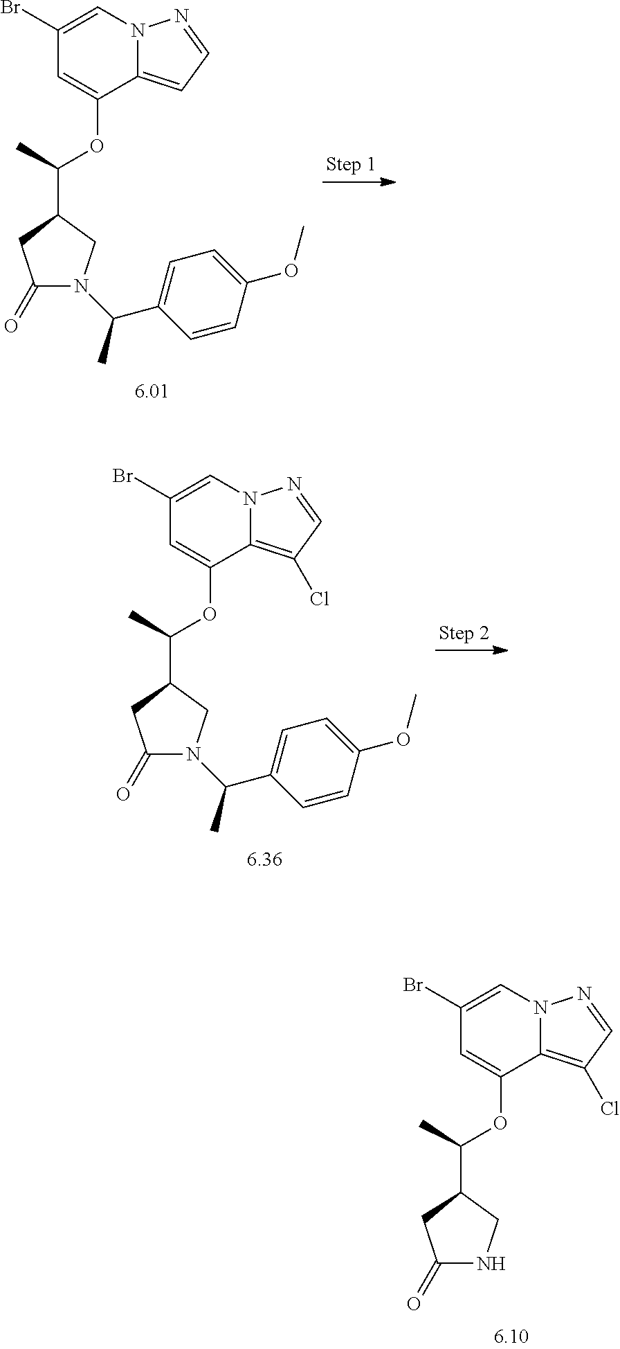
C1(Br)=CN2C(=CC=N2)C(OC(C2CC(=O)N(C(C)C3=CC=C(OC)C=C3)C2)C)=C1.C1(Br)=CN2C(=C(Cl)C=N2)C(OC(C2CC(=O)N(C(C)C3=CC=C(OC)C=C3)C2)C)=C1.C1(Br)=CN2C(=C(Cl)C=N2)C(OC(C2CC(=O)NC2)C)=C1
